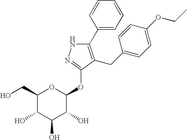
C1(C2=CC=CC=C2)=C(CC2=CC=C(OCC)C=C2)C(OC2OC(CO)C(O)C(O)C2O)=NN1
